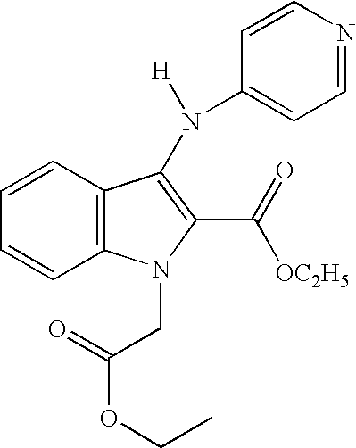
C1=CC2=C(C=C1)C(N(C1=CC=NC=C1)[H])=C(C([OC2H5])=O)N2CC(OCC)=O
